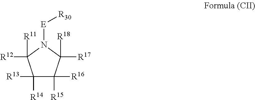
C1([R13])([R14])C([R15])([R16])C([R17])([R18])N([E][R30])C1([R12])[R11]
